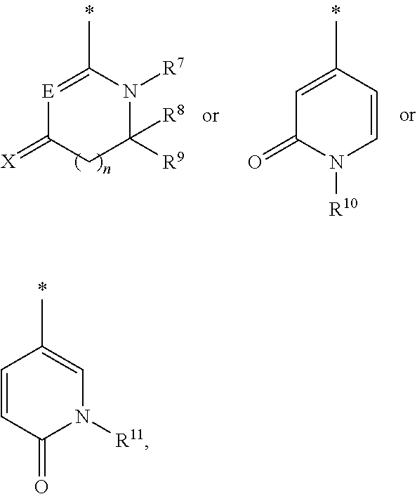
[E]1=C(C)N([R7])C([R9])([R8])CC1=[X].C1=C(C)C=CN([R10])C1=O.C1=CC(=O)N([R11])C=C1C
